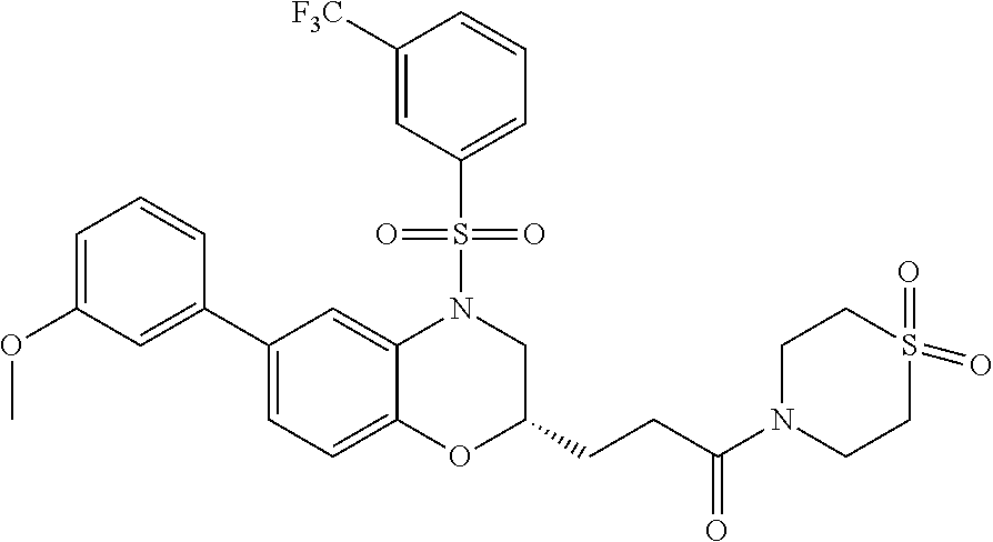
C1=C(OC)C=C(C2=CC=C3C(=C2)N(S(C2=CC=CC([F3C])=C2)(=O)=O)CC(CCC(N2CCS(=O)(=O)CC2)=O)O3)C=C1
